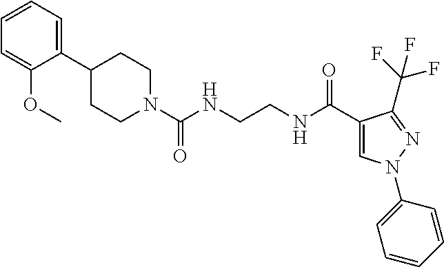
C1(C2CCN(C(NCCNC(C3=CN(C4=CC=CC=C4)N=C3C(F)(F)F)=O)=O)CC2)=CC=CC=C1OC
